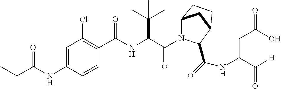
C(=O)(C(C(C)(C)C)NC(=O)C1=C(Cl)C=C(NC(=O)CC)C=C1)N1C2CC(CC2)C1C(NC(C([H])=O)CC(O)=O)=O
